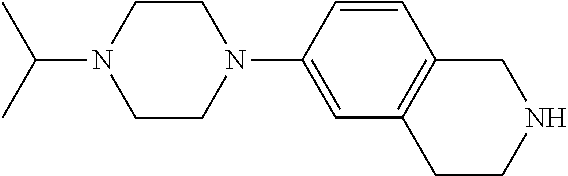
C1=CC2=C(C=C1N1CCN(C(C)C)CC1)CCNC2
